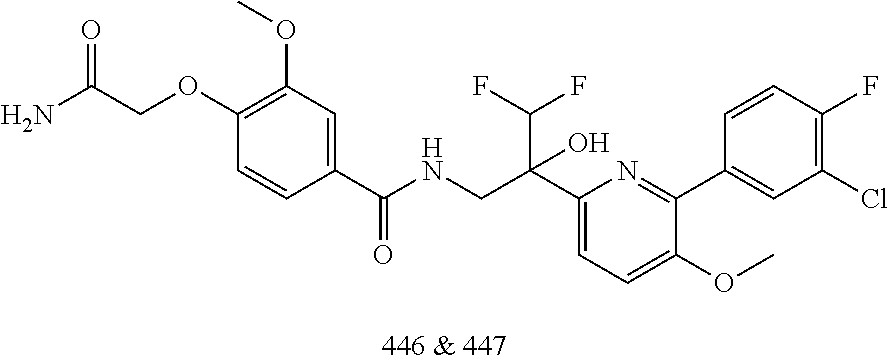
C1(OCC(N)=O)=C(OC)C=C(C(NCC(C2=CC=C(OC)C(C3=CC(Cl)=C(F)C=C3)=N2)(C(F)F)O)=O)C=C1
